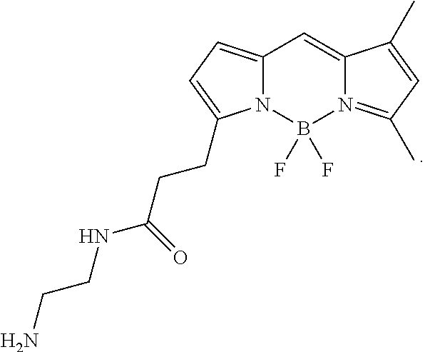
C(CCC1=CC=C2N1B(F)(F)N1=C(C)C=C(C)C1=C2)(NCCN)=O
